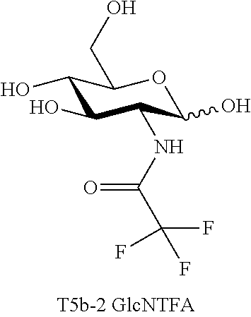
C1(O)C(O)C(NC(C(F)(F)F)=O)C(O)OC1CO
